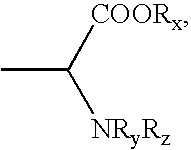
CC([COORx])[NRyRz]
